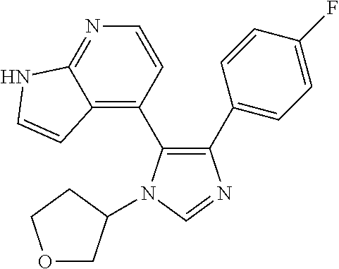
C1(C2=CC=C(F)C=C2)=C(C2=C3C(=NC=C2)NC=C3)N(C2COCC2)C=N1
